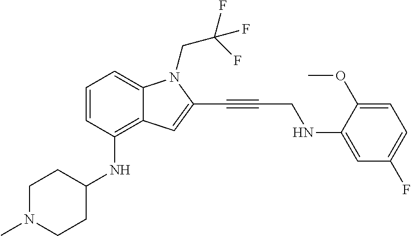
C1=CC(NC2CCN(C)CC2)=C2C(=C1)N(CC(F)(F)F)C(C#CCNC1=CC(F)=CC=C1OC)=C2
